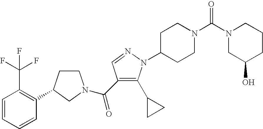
C1=CC=CC(C2CCN(C(=O)C3=C(C4CC4)N(C4CCN(C(N5CC(O)CCC5)=O)CC4)N=C3)C2)=C1C(F)(F)F
